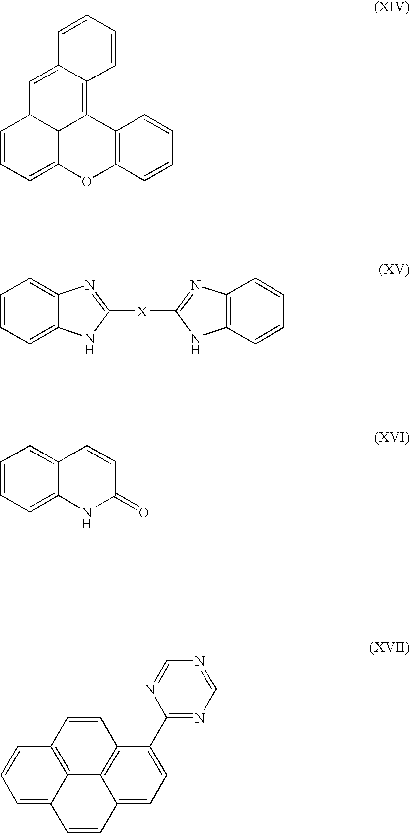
C1=CC=C2C(=C1)N=C([X]C1=NC3=C(C=CC=C3)N1)N2.C1=CC=C2C(=C1)C=CC(=O)N2.C1=CC2=C3C4=C1C=CC=C4C=CC3=CC=C2C1=NC=NC=N1.C1=CC=C2C3C1C=C1C(=C3C3=C(O2)C=CC=C3)C=CC=C1
